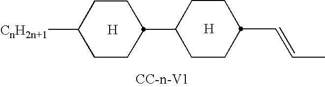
[CC-n-V1].[H].[H].C1CC([CnH2n+1])CCC1C1CCC(C=CC)CC1
